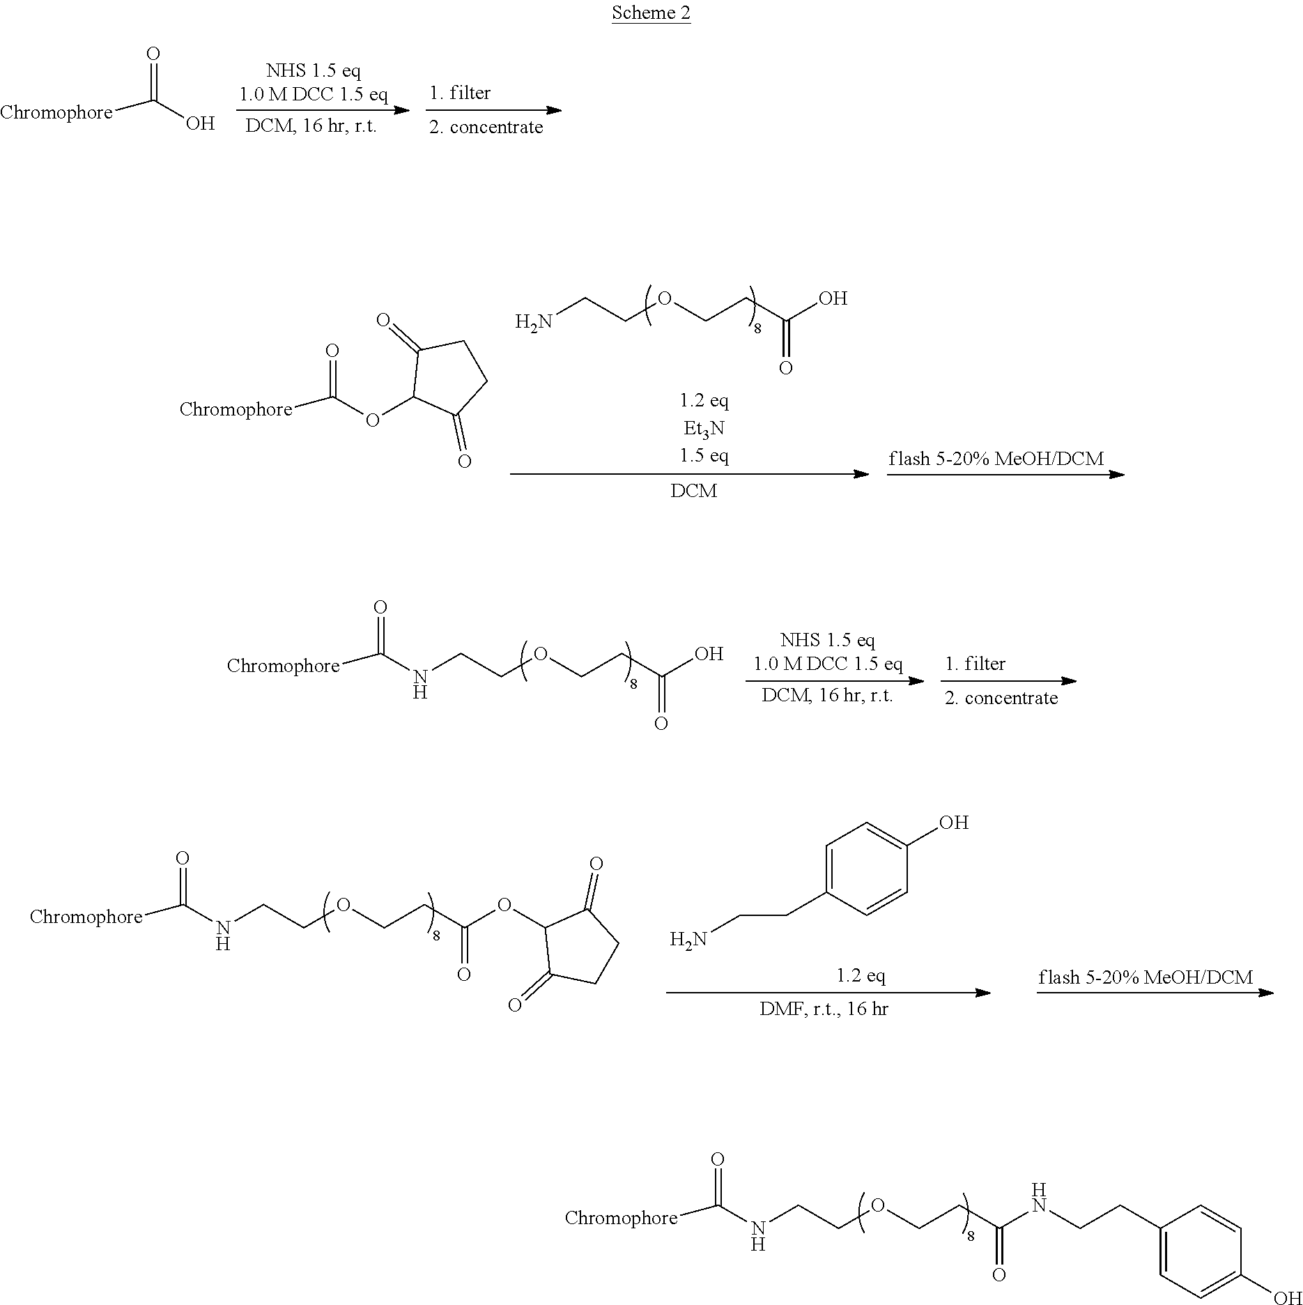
N(CCOCCC(NCCC1=CC=C(O)C=C1)=O)C([Chromophore])=O.[Chromophore]C(O)=O.[Chromophore]C(OC1C(=O)CCC1=O)=O.NCCOCCC(O)=O.N(CCOCCC(O)=O)C([Chromophore])=O.N(CCOCCC(OC1C(=O)CCC1=O)=O)C([Chromophore])=O.NCCC1=CC=C(O)C=C1
